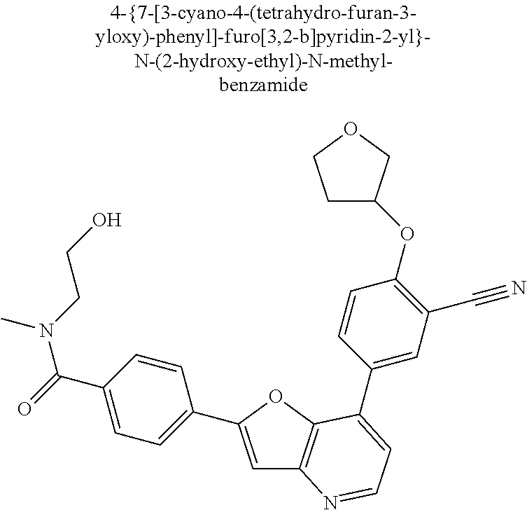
C1=C(C2=CC=C(C(=O)N(CCO)C)C=C2)OC2=C1N=CC=C2C1=CC(C#N)=C(OC2CCOC2)C=C1
